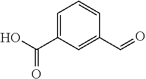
C1=C(C(O)=O)C=C(C=O)C=C1
